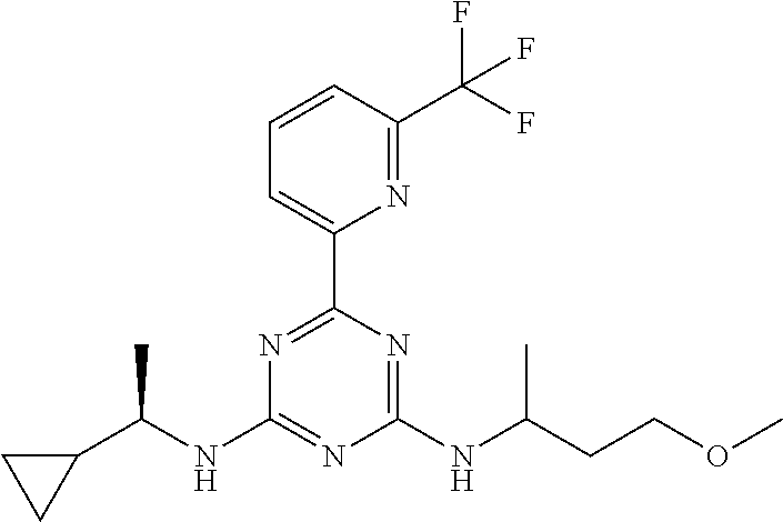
N(C1=NC(NC(CCOC)C)=NC(C2=CC=CC(C(F)(F)F)=N2)=N1)C(C1CC1)C
